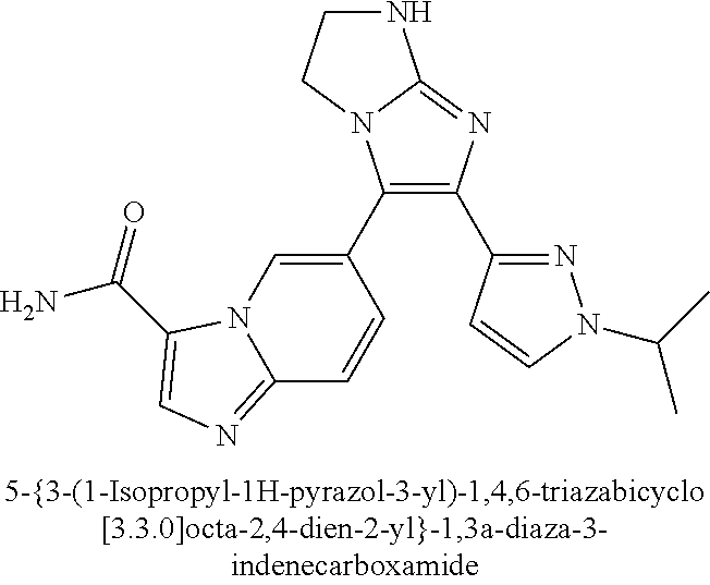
C1(C2=CN3C(=NC=C3C(N)=O)C=C2)=C(C2=NN(C(C)C)C=C2)N=C2N1CCN2
